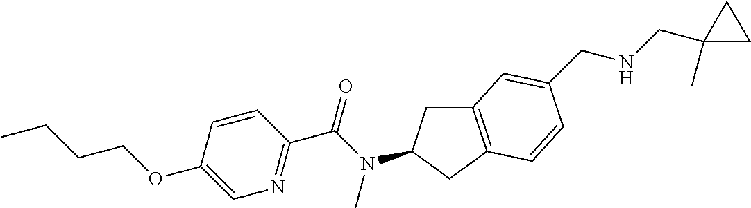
C1(OCCCC)=CN=C(C(N(C)C2CC3=C(C2)C=CC(CNCC2(C)CC2)=C3)=O)C=C1
